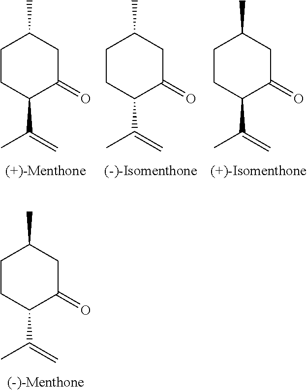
C1CC(C(C)=C)C(=O)CC1C.C1CC(C(C)=C)C(=O)CC1C.C1CC(C(C)=C)C(=O)CC1C.C1CC(C(C)=C)C(=O)CC1C
